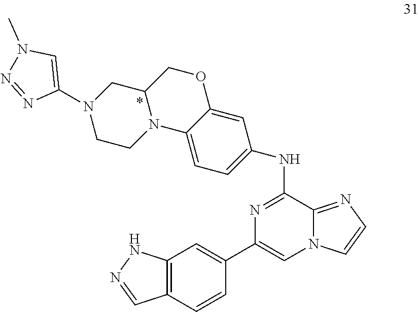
C12=C(C=CC(C3=CN4C(=NC=C4)C(NC4=CC=C5C(=C4)OCC4N5CCN(C5=CN(C)N=N5)C4)=N3)=C1)C=NN2
